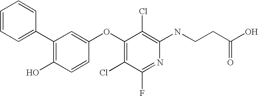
OC1=C(C2=CC=CC=C2)C=C(OC2=C(Cl)C(F)=NC(NCCC(O)=O)=C2Cl)C=C1
